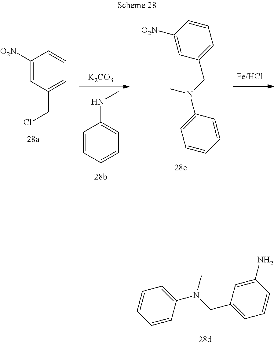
C1=CC(N(C)CC2=CC=CC(N)=C2)=CC=C1.C1=CC=CC=C1NC.[K2CO3].C1([O2N])=CC(CCl)=CC=C1.C1([O2N])=CC(CN(C2=CC=CC=C2)C)=CC=C1
